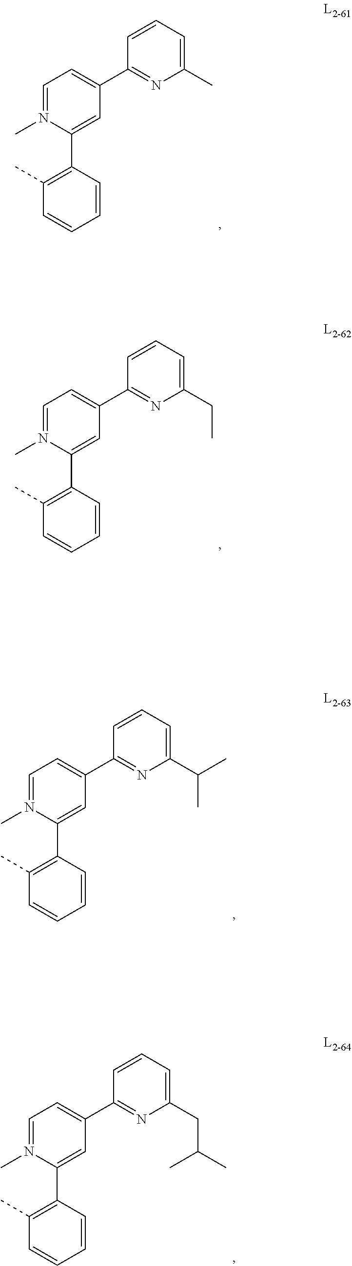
C1=C(C2=NC(C)=CC=C2)C=C(C2=C(C)C=CC=C2)N(C)=C1.C1=C(C2=NC(CC)=CC=C2)C=C(C2=C(C)C=CC=C2)N(C)=C1.C1=C(C2=NC(C(C)C)=CC=C2)C=C(C2=C(C)C=CC=C2)N(C)=C1.C1=C(C2=NC(CC(C)C)=CC=C2)C=C(C2=C(C)C=CC=C2)N(C)=C1
